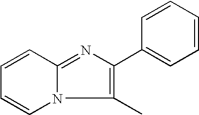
C1=CC2=NC(C3=CC=CC=C3)=C(C)N2C=C1
